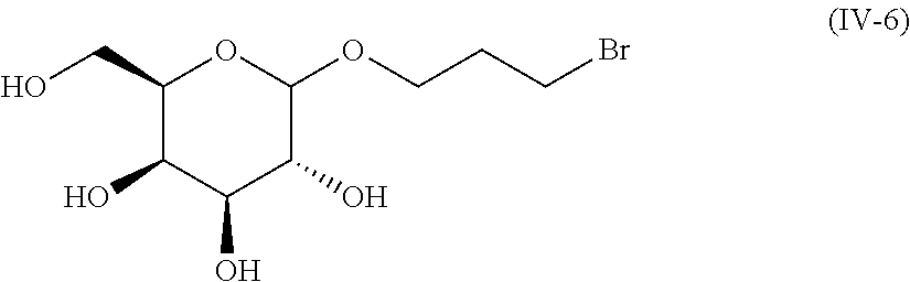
C1(CO)C(O)C(O)C(O)C(OCCCBr)O1
